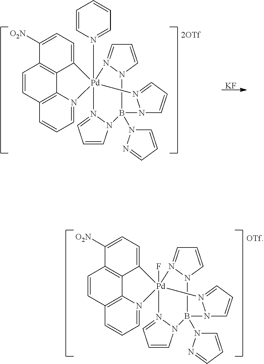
B12(N3C=CC=N3)N3C=CC=N3[Pd]3(N4=CC=CC=C4)(N4=CC=CN14)(N1=CC=CN21)C1=CC=C([O2N])C2=C1C1=C(C=C2)C=CC=N13.[KF].B12(N3C=CC=N3)N3C=CC=N3[Pd]3(F)(N4=CC=CN14)(N1=CC=CN21)C1=CC=C([O2N])C2=C1C1=C(C=C2)C=CC=N13
